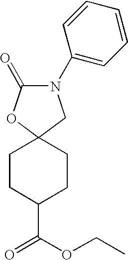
C1C2(CCC(C(OCC)=O)C1)CN(C1=CC=CC=C1)C(=O)O2
